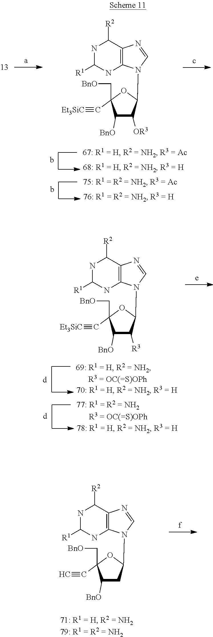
N1C2=C(C([R2])NC1[R1])N=CN2C1C([OR3])C([BnO])C(C[BnO])(C#[Et3SiC])O1.N1C2=C(C([R2])NC1[R1])N=CN2C1C([R3])C([BnO])C(C[BnO])(C#[Et3SiC])O1.N1C2=C(C([R2])NC1[R1])N=CN2C1CC([BnO])C(C[BnO])(C#C)O1
